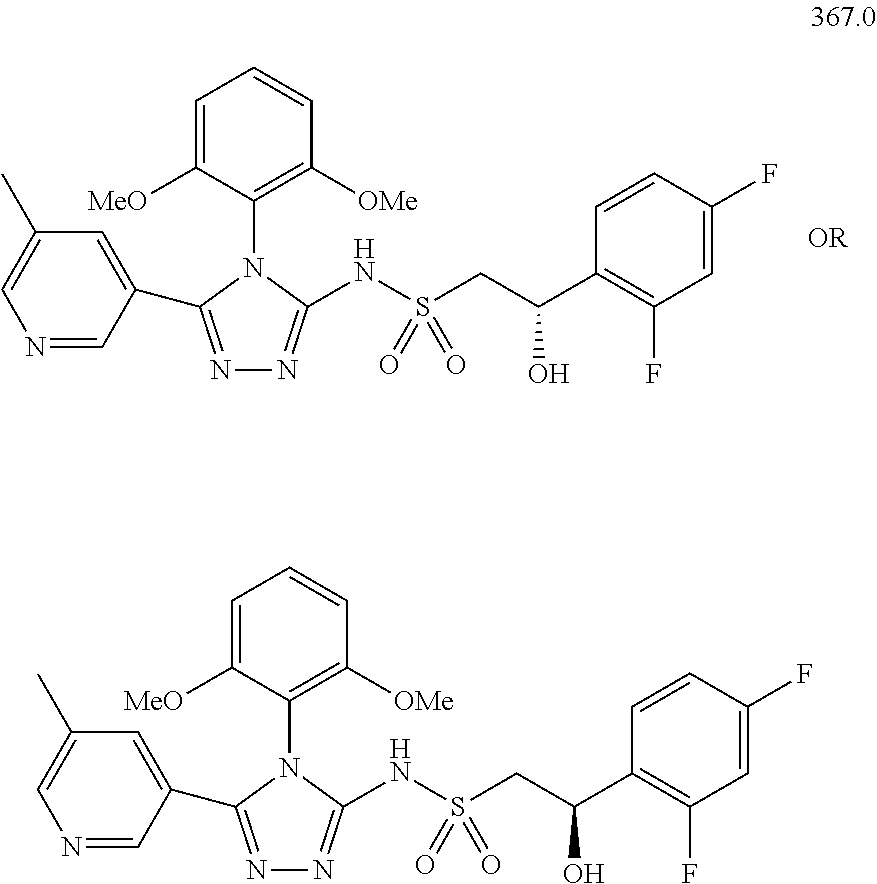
C1=C([MeO])C(N2C(C3=CC(C)=CN=C3)=NN=C2NS(=O)(=O)CC(O)C2=C(F)C=C(F)C=C2)=C([OMe])C=C1.C1=C([MeO])C(N2C(C3=CC(C)=CN=C3)=NN=C2NS(=O)(=O)CC(O)C2=C(F)C=C(F)C=C2)=C([OMe])C=C1
